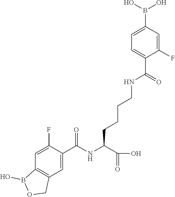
B(O)(C1=CC=C(C(NCCCCC(NC(C2=CC3=C(C=C2F)B(O)OC3)=O)C(=O)O)=O)C(F)=C1)O
